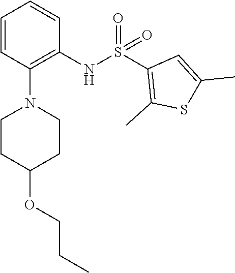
C1=CC(N2CCC(OCCC)CC2)=C(NS(C2=C(C)SC(C)=C2)(=O)=O)C=C1
